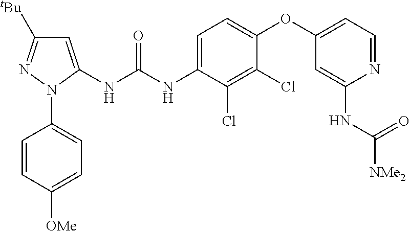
C1=C(NC(NC2=CC=C(OC3=CC=NC(NC([NMe2])=O)=C3)C(Cl)=C2Cl)=O)N(C2=CC=C([OMe])C=C2)N=C1[tBu]
